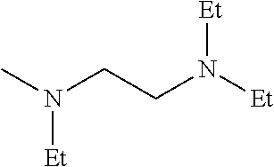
CN(CCN([Et])[Et])[Et]
